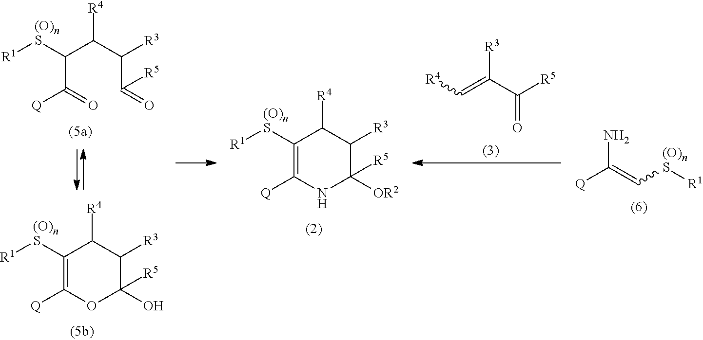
[R4]C1C([R3])C([R5])([OR2])NC([Q])=C1[(O)nS][R1].[R4]C1C([R3])C([R5])(O)OC([Q])=C1[(O)nS][R1].[R4]C(C([R3])C([R5])=O)C([(O)nS][R1])C(=O)[Q].O=C(C(=C[R4])[R3])[R5].NC(=C[(O)nS][R1])[Q]
